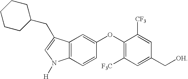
C12=C(C(CC3CCCCC3)=CN1[H])C=C(OC1=C([F3C])C=C(C[OH])C=C1[CF3])C=C2
